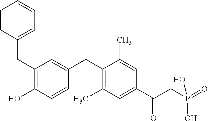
C1=C(CC2=C(C)C=C(C(CP(O)(=O)O)=O)C=C2C)C=CC(O)=C1CC1=CC=CC=C1
